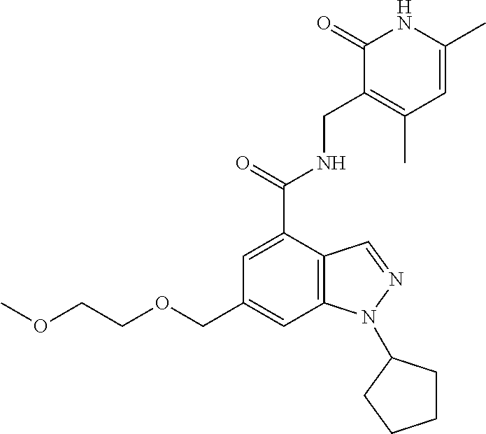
C12=C(C=C(COCCOC)C=C1C(=O)NCC1=C(C)C=C(C)NC1=O)N(C1CCCC1)N=C2
